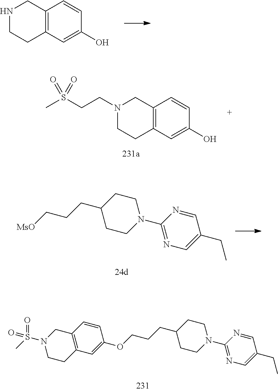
C12=C(C=C(O)C=C1)CCNC2.N1(CCS(C)(=O)=O)CCC2=C(C1)C=CC(O)=C2.[MsO]CCCC1CCN(C2=NC=C(CC)C=N2)CC1.C1CC2=C(CN1S(=O)(C)=O)C=CC(OCCCC1CCN(C3=NC=C(CC)C=N3)CC1)=C2
